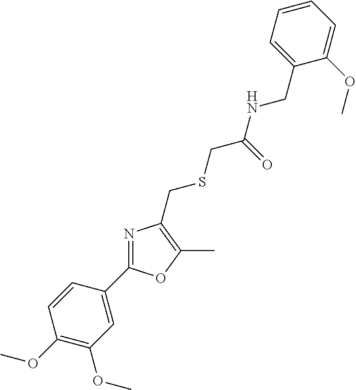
C1(OC)=C(OC)C=C(C2=NC(CSCC([HN]CC3=CC=CC=C3OC)=O)=C(C)O2)C=C1
